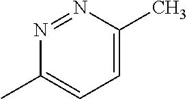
C1=C(C)N=NC(C)=C1
